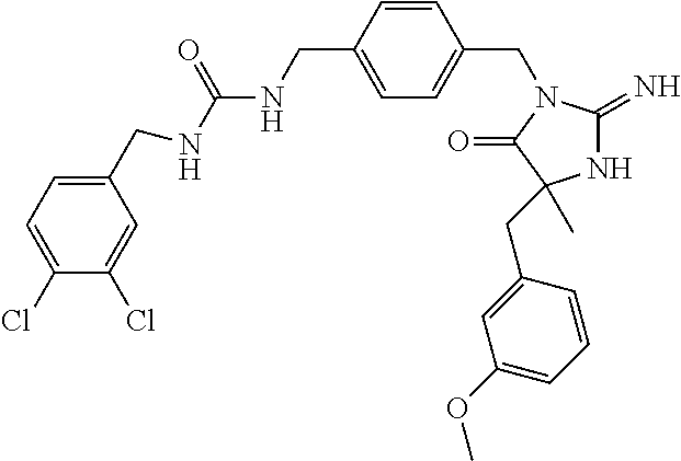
N1C(=N)N(CC2=CC=C(CNC(NCC3=CC=C(Cl)C(Cl)=C3)=O)C=C2)C(=O)C1(C)CC1=CC(OC)=CC=C1
